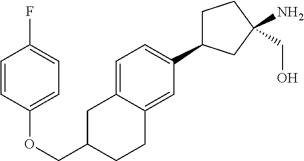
C1(OCC2CC3=CC=C(C4CCC(N)(CO)C4)C=C3CC2)=CC=C(F)C=C1
